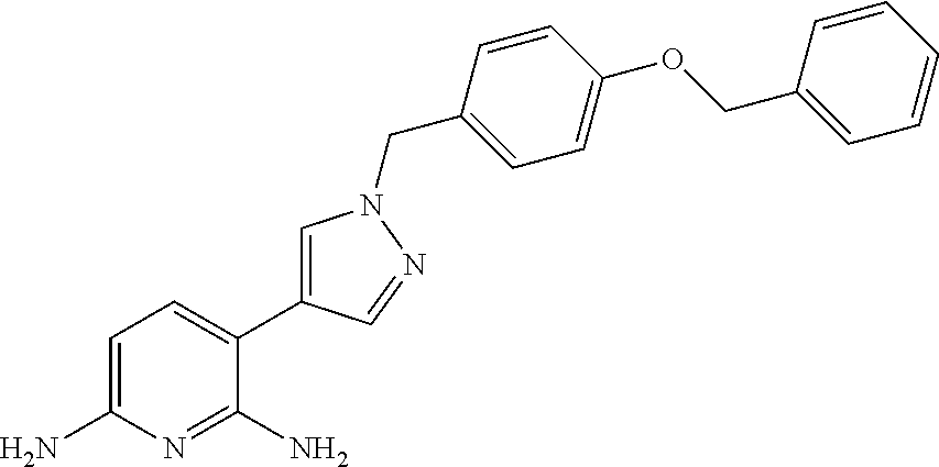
C1=C(N)N=C(N)C(C2=CN(CC3=CC=C(OCC4=CC=CC=C4)C=C3)N=C2)=C1
